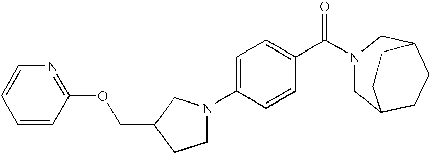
C1=C(N2CCC(COC3=NC=CC=C3)C2)C=CC(C(N2CC3CCC(C2)CC3)=O)=C1
